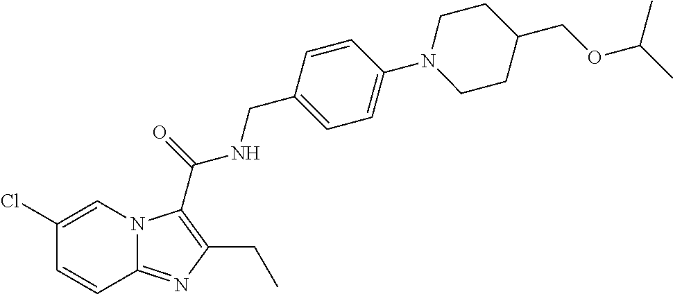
C1(Cl)=CN2C(=NC(CC)=C2C(=O)NCC2=CC=C(N3CCC(COC(C)C)CC3)C=C2)C=C1
